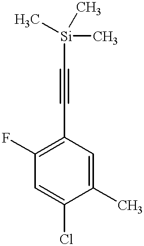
C1(C)=CC(C#C[Si](C)(C)C)=C(F)C=C1Cl
